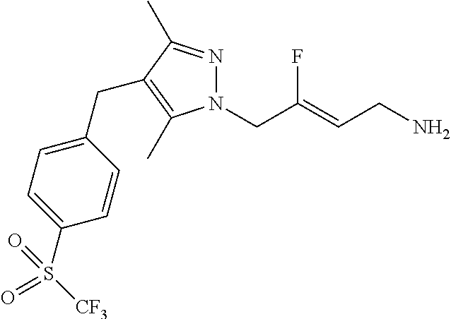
N1=C(C)C(CC2=CC=C(S([CF3])(=O)=O)C=C2)=C(C)N1CC(=CCN)F
